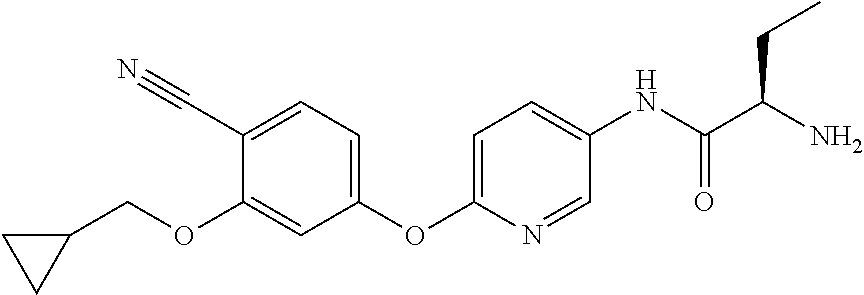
C1(OC2=CC=C(NC(C(N)CC)=O)C=N2)=CC=C(C#N)C(OCC2CC2)=C1
